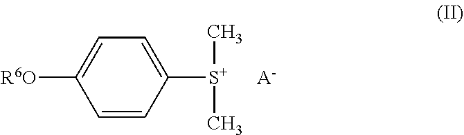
C1=C([R6O])C=CC([S+](C)C)=C1.[A-]
